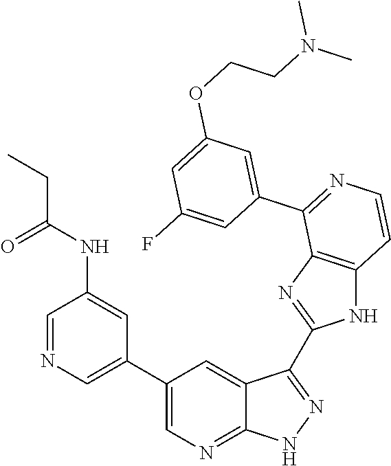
C1=NC=C(C2=CN=C3C(=C2)C(C2=NC4=C(N2)C=CN=C4C2=CC(OCCN(C)C)=CC(F)=C2)=N[N H]3)C=C1NC(CC)=O
